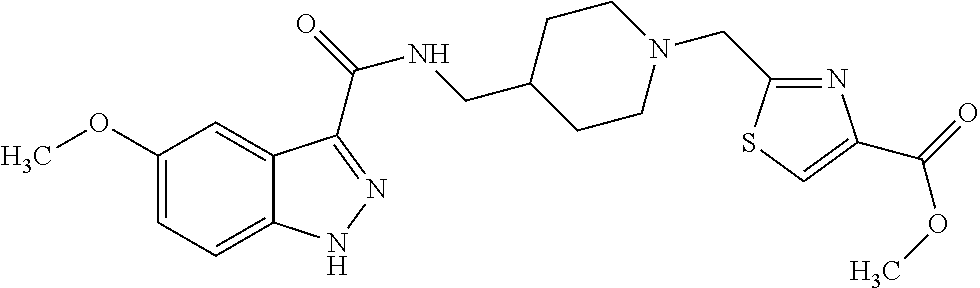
C1(OC)=CC=C2C(=C1)C(C(=O)NCC1CCN(CC3=NC(C(OC)=O)=CS3)CC1)=NN2
